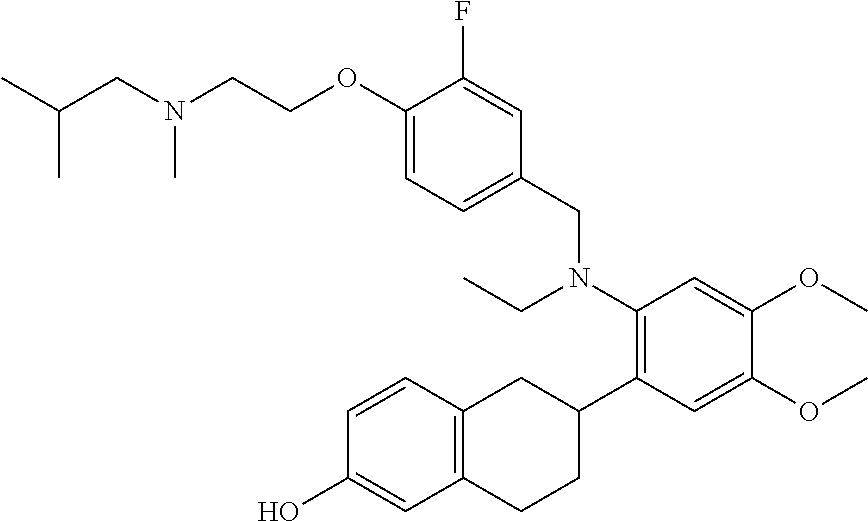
C1=CC2=C(C=C1O)CCC(C1=C(N(CC)CC3=CC=C(OCCN(CC(C)C)C)C(F)=C3)C=C(OC)C(OC)=C1)C2
